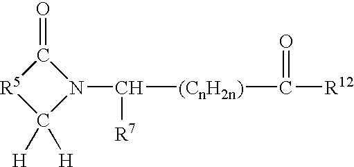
C1(=O)[R5]C([H])([H])N1C([(CnH2n)]C([R12])=O)[R7]
